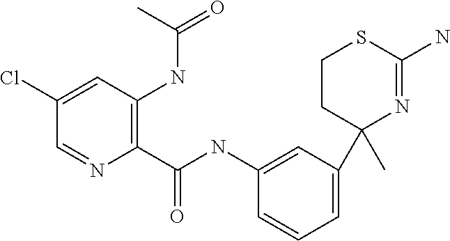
C1(C2(C)N=C(N)SCC2)=CC=CC(NC(C2=C(NC(=O)C)C=C(Cl)C=N2)=O)=C1
